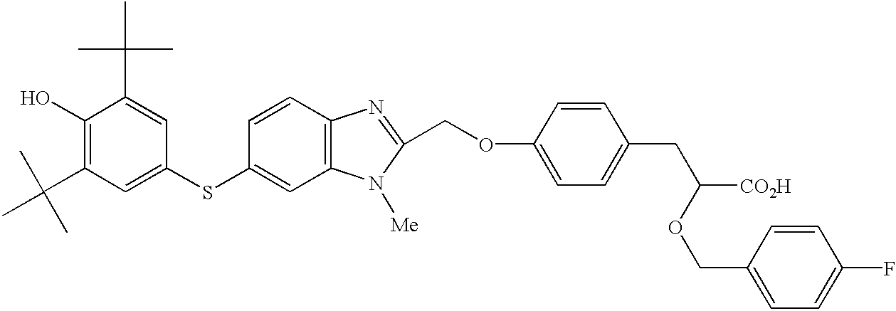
C1(O)=C(C(C)(C)C)C=C(SC2=CC3=C(C=C2)N=C(COC2=CC=C(CC([CO2H])OCC4=CC=C(F)C=C4)C=C2)N3[Me])C=C1C(C)(C)C
